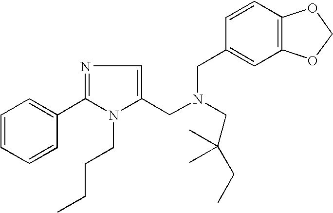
N1=C(C2=CC=CC=C2)N(CCCC)C(CN(CC2=CC3=C(C=C2)OCO3)CC(CC)(C)C)=C1
